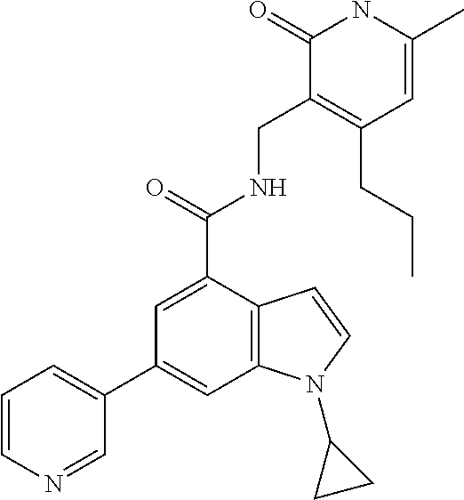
C12=C(C(C(=O)NCC3=C(CCC)C=C(C)NC3=O)=CC(C3=CC=CN=C3)=C1)C=CN2C1CC1
